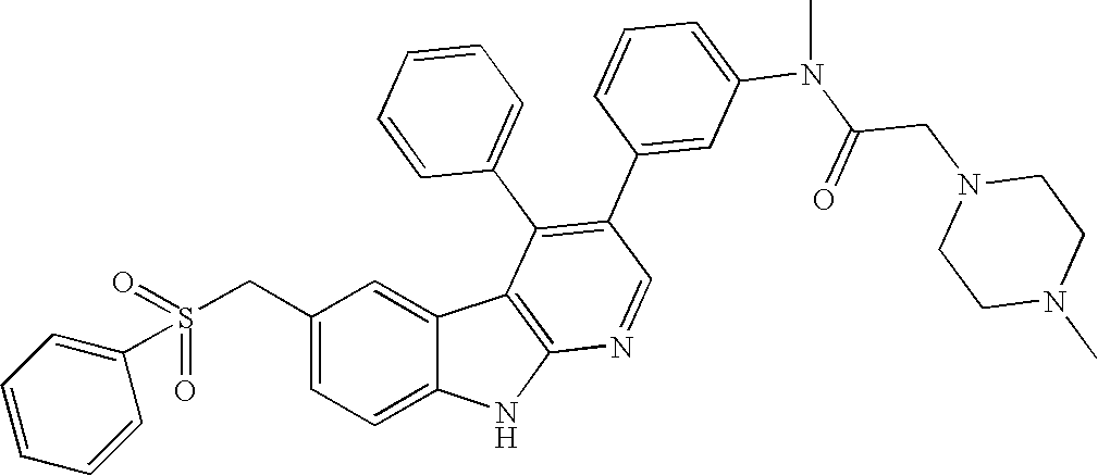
C(C1=CC=C2C(=C1)C1=C(N2)N=CC(C2=CC(N(C(CN3CCN(C)CC3)=O)C)=CC=C2)=C1C1=CC=CC=C1)S(C1=CC=CC=C1)(=O)=O
